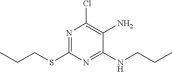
N1=C(SCCC)N=C(NCCC)C(N)=C1Cl
